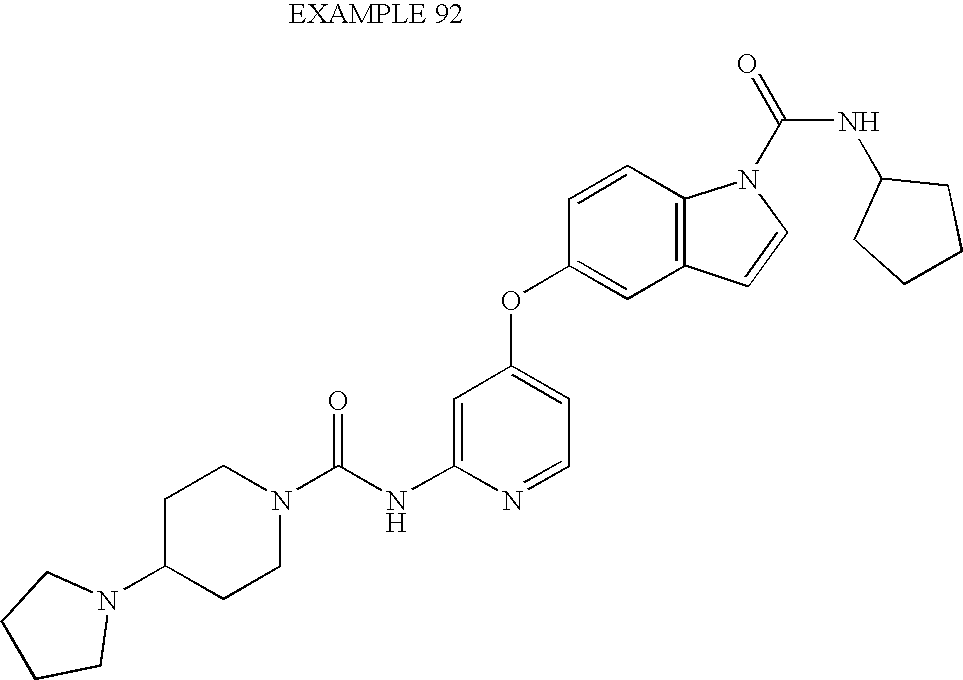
C1=C(NC(N2CCC(N3CCCC3)CC2)=O)N=CC=C1OC1=CC2=C(C=C1)N(C(=O)NC1CCCC1)C=C2
